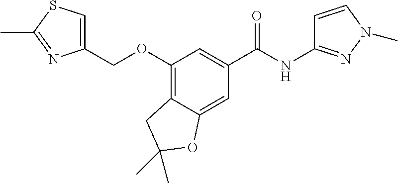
C1(COC2=C3C(=CC(C(NC4=NN(C)C=C4)=O)=C2)OC(C)(C)C3)=CSC(C)=N1
